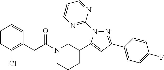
N1(C(CC2=C(Cl)C=CC=C2)=O)CCCC(C2=CC(C3=CC=C(F)C=C3)=NN2C2=NC=CC=N2)C1
